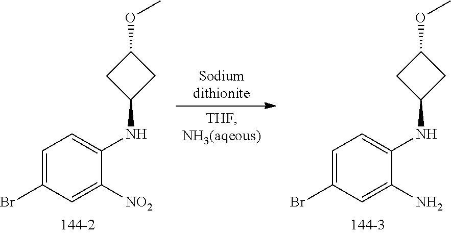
C1C(NC2=CC=C(Br)C=C2[NO2])CC1OC.C1C(NC2=CC=C(Br)C=C2N)CC1OC
